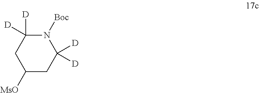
C1([MsO])CC([D])([D])N([Boc])C([D])([D])C1
